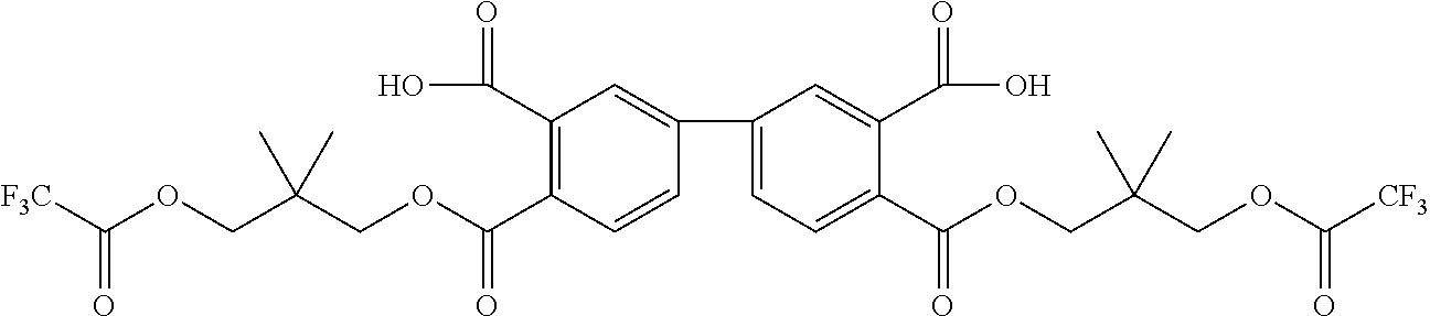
C1=C(C2=CC(C(O)=O)=C(C(OCC(COC([F3C])=O)(C)C)=O)C=C2)C=C(C(O)=O)C(C(OCC(COC([CF3])=O)(C)C)=O)=C1
